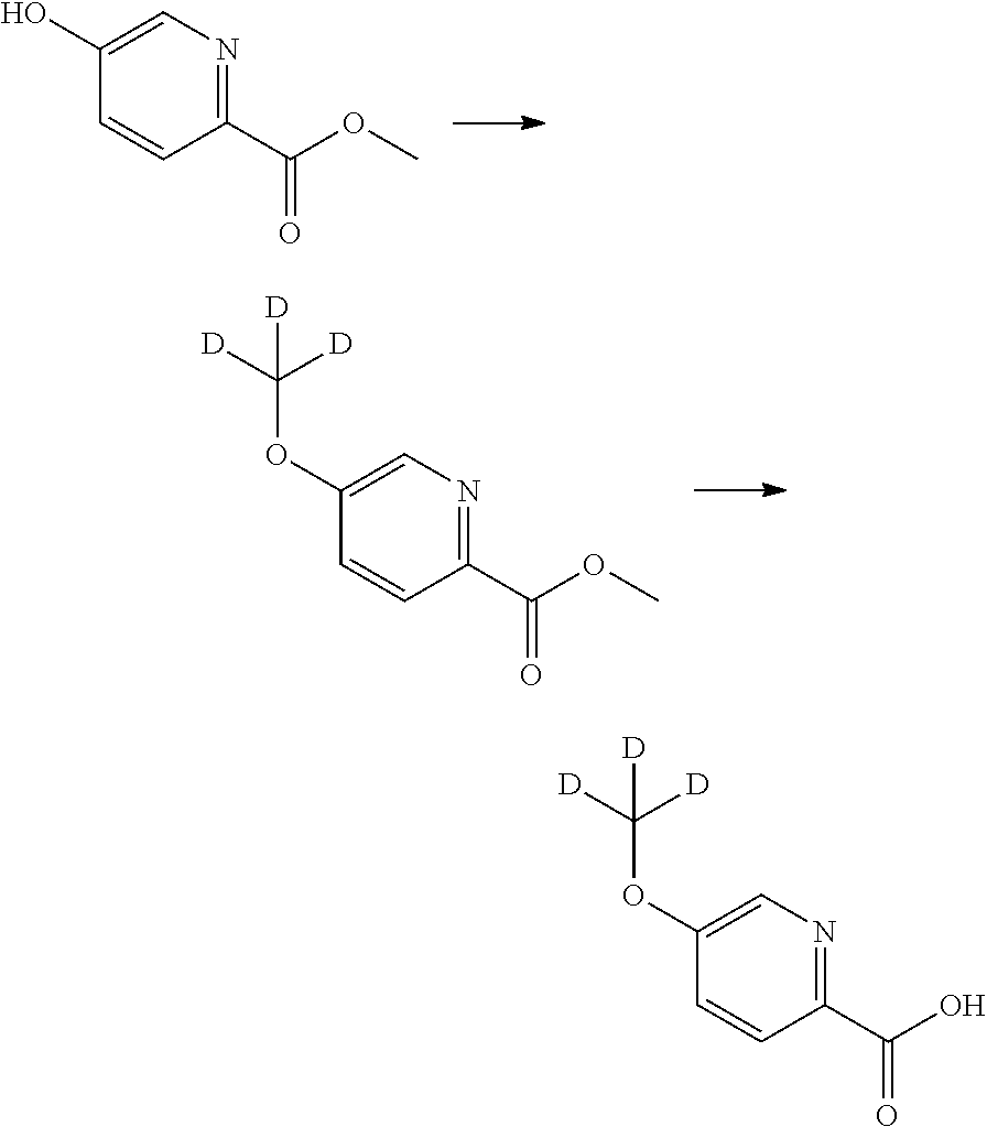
C1(C(OC)=O)=NC=C(O)C=C1.C1(C(OC)=O)=NC=C(OC([D])([D])[D])C=C1.C1(C(O)=O)=NC=C(OC([D])([D])[D])C=C1
